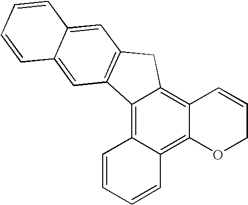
C12=C3C(=C4C(=C1CC1=C2C=C2C(=C1)C=CC=C2)C=CCO4)C=CC=C3
